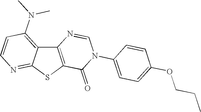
C12=C(SC3=NC=CC(N(C)C)=C13)C(=O)N(C1=CC=C(OCCC)C=C1)C=N2
